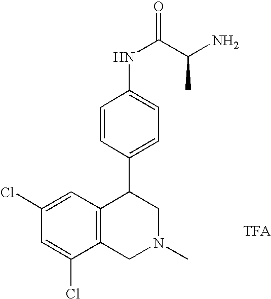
C1(Cl)=CC(Cl)=CC2=C1CN(C)CC2C1=CC=C(NC(C(N)C)=O)C=C1
